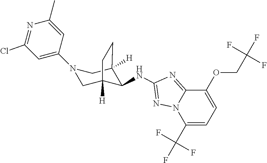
N1(C2=CC(Cl)=NC(C)=C2)CC2([H])C(NC3=NN4C(=N3)C(OCC(F)(F)F)=CC=C4C(F)(F)F)C([H])(C1)CC2
